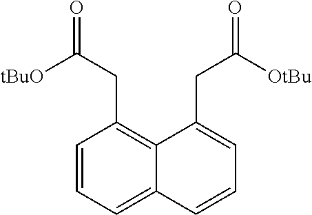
C1=CC=C2C(=C1CC(=O)[tBuO])C(CC(=O)[OtBu])=CC=C2
